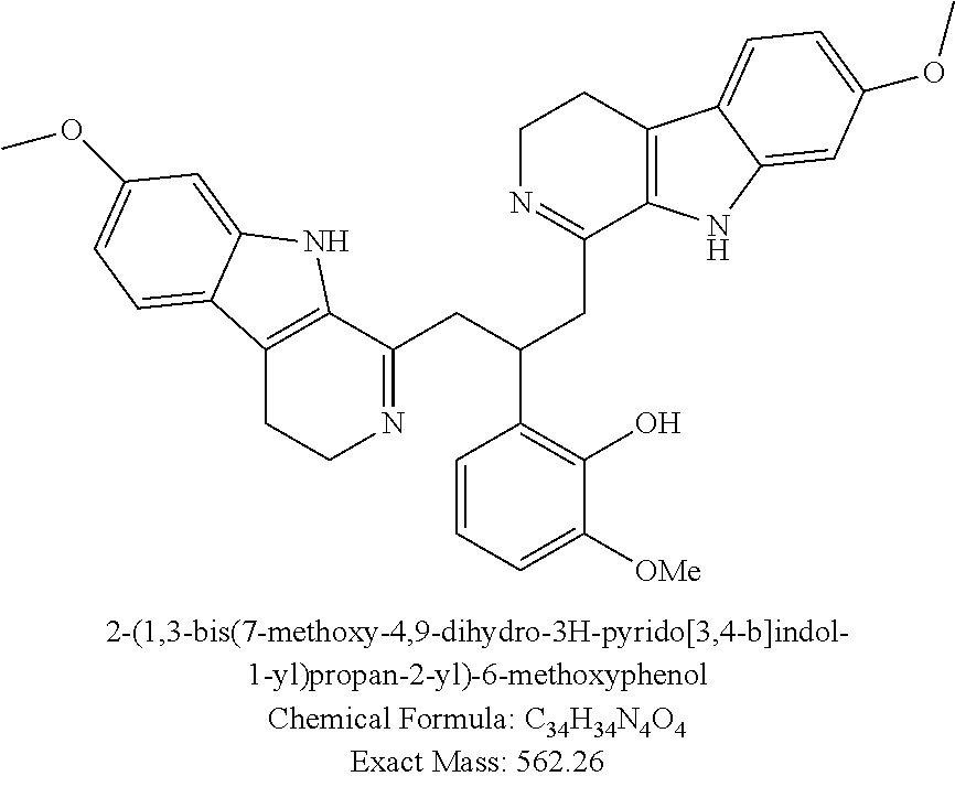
C12=C(C(CC(CC3=NCCC4=C3NC3=CC(OC)=CC=C43)C3=C(O)C([OMe])=CC=C3)=NCC1)NC1=CC(OC)=CC=C21
